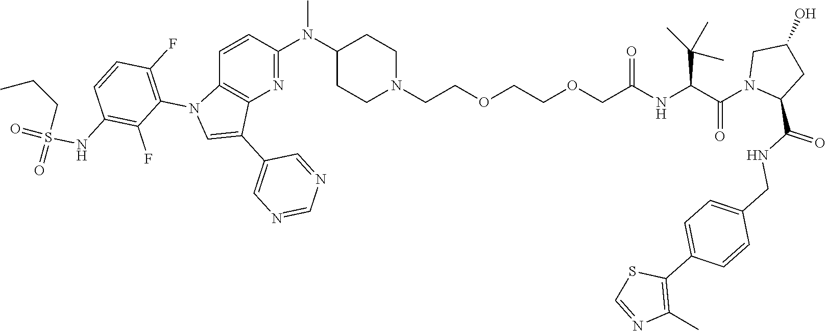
CN(C1CCN(CCOCCOCC(NC(C(N2C(C(NCC3=CC=C(C4=C(C)N=CS4)C=C3)=O)CC(O)C2)=O)C(C)(C)C)=O)CC1)C1=NC2=C(C=C1)N(C1=C(F)C=CC(NS(CCC)(=O)=O)=C1F)C=C2C1=CN=CN=C1
